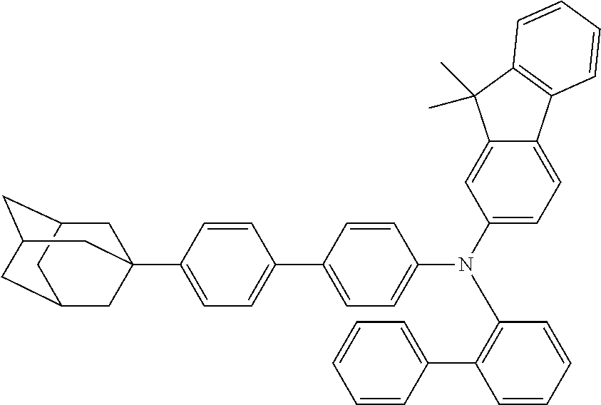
C1C2CC3(C4=CC=C(C5=CC=C(N(C6=CC=C7C(=C6)C(C)(C)C6=C7C=CC=C6)C6=C(C7=CC=CC=C7)C=CC=C6)C=C5)C=C4)CC(CC1C3)C2
